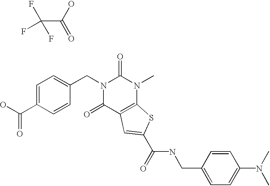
C(C1=CC=C(CN2C(=O)C3=C(N(C)C2=O)SC(C(NCC2=CC=C(N(C)C)C=C2)=O)=C3)C=C1)(O)=O.C(C(O)=O)(F)(F)F
